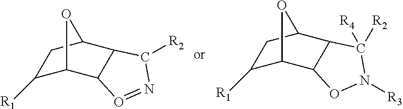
C1([R1])C2C3C(C(C1)O2)C([R2])([R4])N([R3])O3.C1([R1])C2C3C(C(C1)O2)C([R2])N=O3
